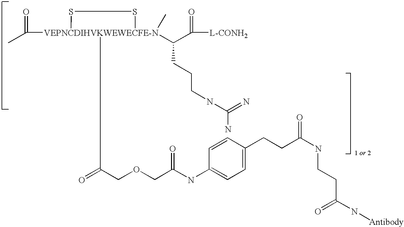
CC([VEPNCDIHVKWEWECFE-N]1(C(COCC(NC2=CC=C(CCC(NCCC(N[Antibody])=O)=O)C=C2)=O)=O)(C(C([L-CONH2])=O)CCCNC(=N)N)(C)SS1)=O
